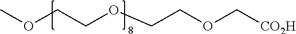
COCCOCCOC[CO2H]
